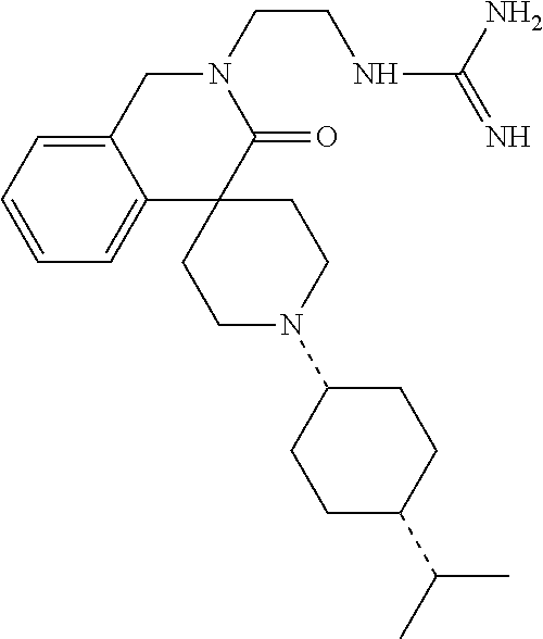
C1C2=CC=CC=C2C2(C(=O)N1CCNC(=N)N)CCN(C1CCC(C(C)C)CC1)CC2
